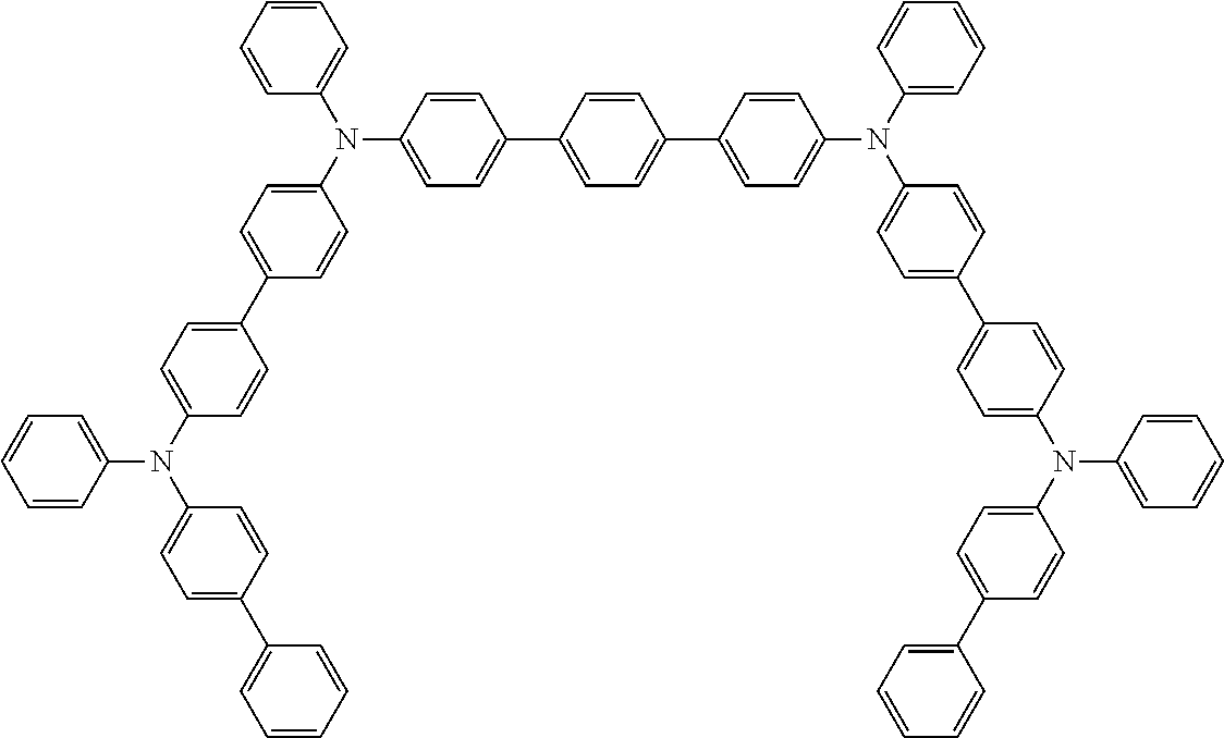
C1=C(N(C2=CC=C(C3=CC=C(N(C4=CC=C(C5=CC=CC=C5)C=C4)C4=CC=CC=C4)C=C3)C=C2)C2=CC=CC=C2)C=CC(C2=CC=C(C3=CC=C(N(C4=CC=C(C5=CC=C(N(C6=CC=C(C7=CC=CC=C7)C=C6)C6=CC=CC=C6)C=C5)C=C4)C4=CC=CC=C4)C=C3)C=C2)=C1
